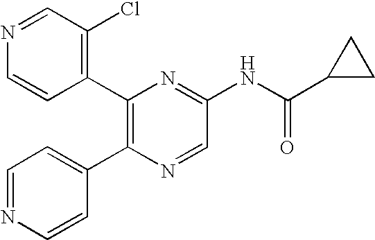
C1(C2=C(C3=CC=NC=C3)N=CC(NC(C3CC3)=O)=N2)=C(Cl)C=NC=C1
